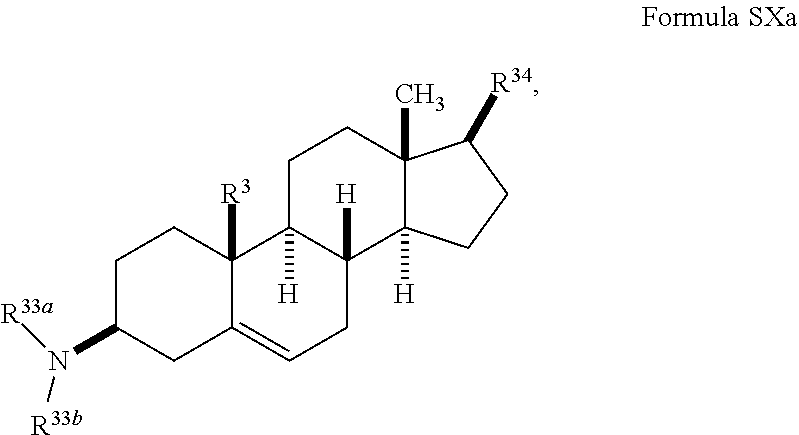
C1C(N([R33a])[R33b])CC2=CCC3([H])C([H])(C2([R3])C1)CCC1(C)C3([H])CCC1[R34]
